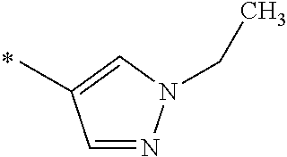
C1=NN(CC)C=C1C
